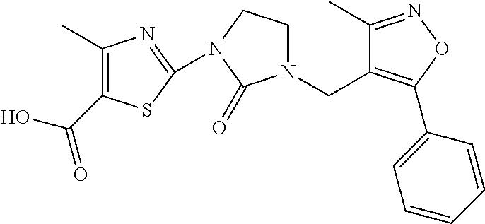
C(N1CCN(C2=NC(C)=C(C(O)=O)S2)C1=O)C1=C(C2=CC=CC=C2)ON=C1C
